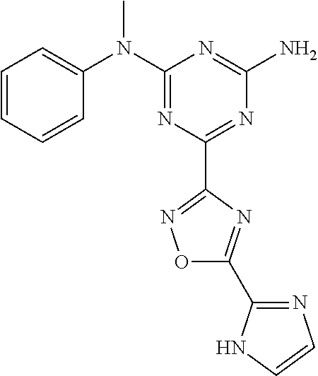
C1=CC=CC(N(C2=NC(C3=NOC(C4=NC=CN4)=N3)=NC(N)=N2)C)=C1
